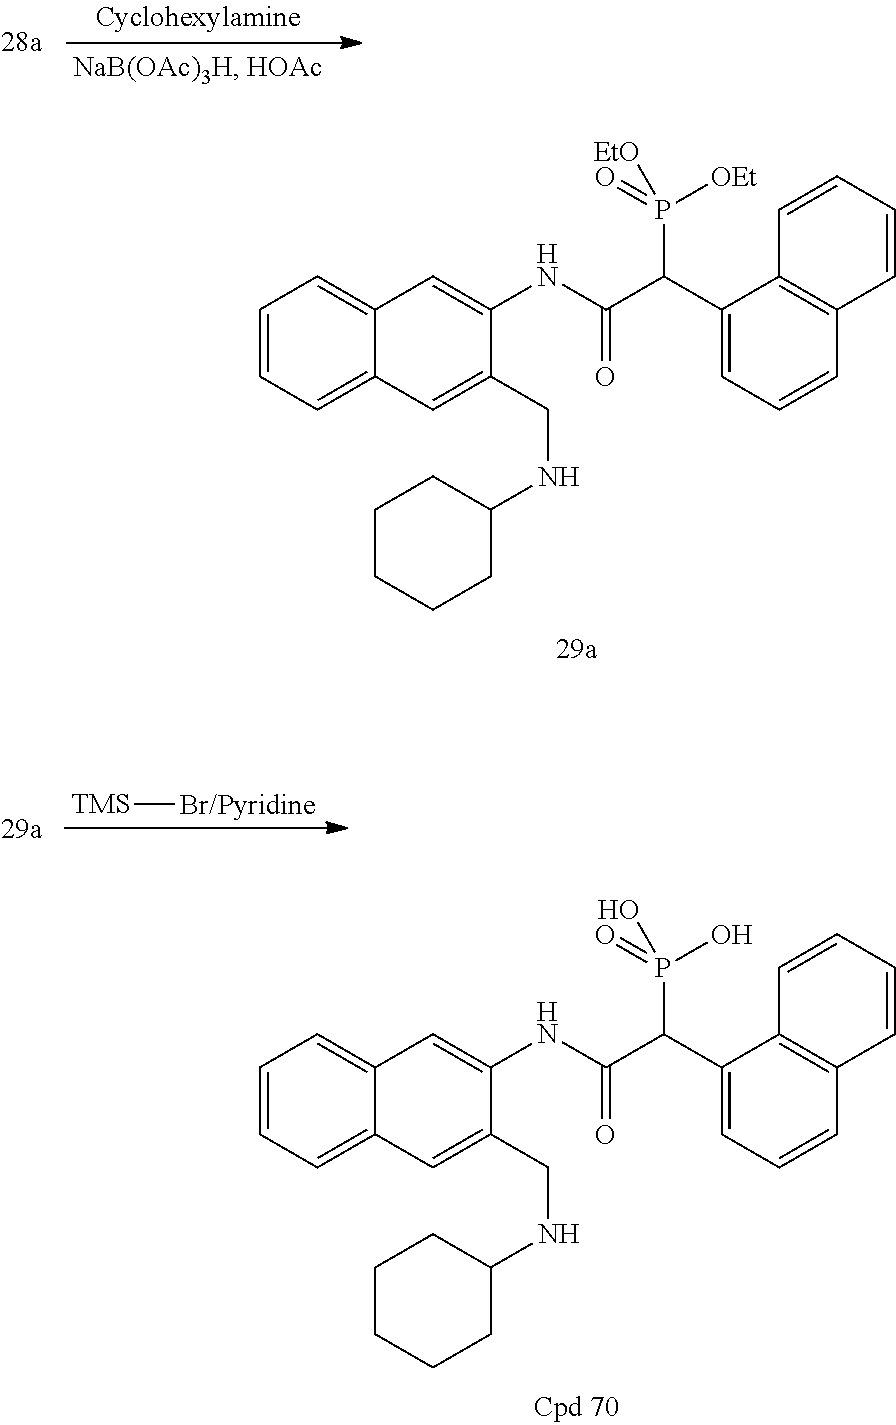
C1=CC=C2C(=C1)C=C(NC(C(C1=CC=CC3=C1C=CC=C3)P([OEt])(=O)[EtO])=O)C(CNC1CCCCC1)=C2.[TMS][Br/Pyridine].C1=CC=C2C(=C1)C=C(NC(C(C1=CC=CC3=C1C=CC=C3)P(O)(=O)O)=O)C(CNC1CCCCC1)=C2
